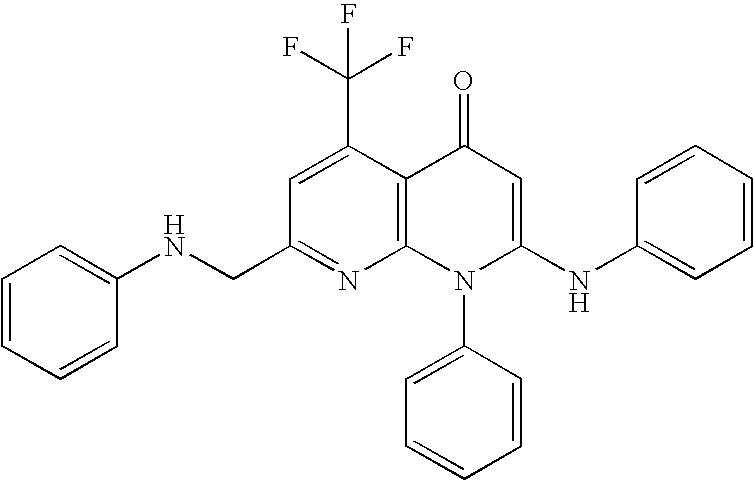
N1=C(CNC2=CC=CC=C2)C=C(C(F)(F)F)C2=C1N(C1=CC=CC=C1)C(NC1=CC=CC=C1)=CC2=O
